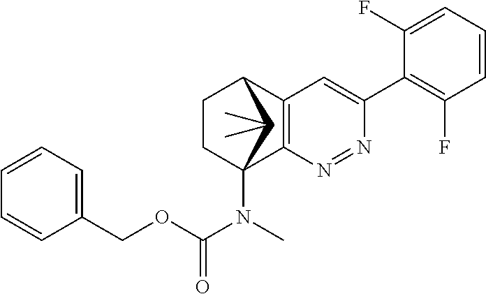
N1=NC2=C(C=C1C1=C(F)C=CC=C1F)C1CCC2(N(C)C(OCC2=CC=CC=C2)=O)C1(C)C
